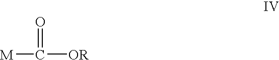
[M]C(=O)[OR]
